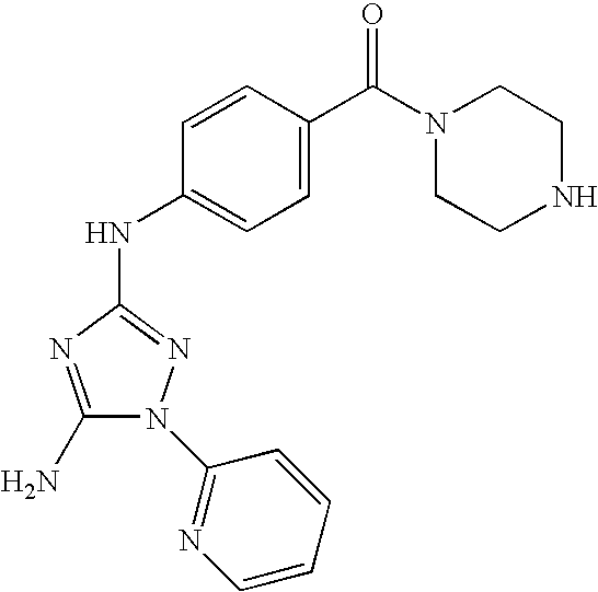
N(C1=NN(C2=NC=CC=C2)C(N)=N1)C1=CC=C(C(N2CCNCC2)=O)C=C1
